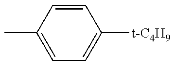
C1=C(C)C=CC([t-C4H9])=C1
